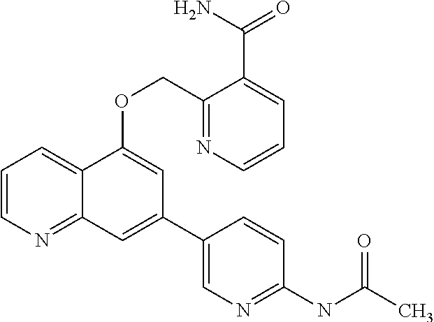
C1=CN=C2C(=C1)C(OCC1=NC=CC=C1C(N)=O)=CC(C1=CN=C(NC(C)=O)C=C1)=C2
